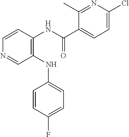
C1(NC2=CC=C(F)C=C2)=C(NC(C2=CC=C(Cl)N=C2C)=O)C=CN=C1
